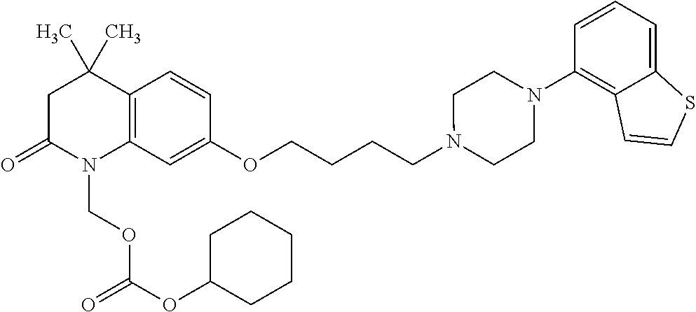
C1C(=O)N(COC(=O)OC2CCCCC2)C2=C(C1(C)C)C=CC(OCCCCN1CCN(C3=C4C(=CC=C3)SC=C4)CC1)=C2
